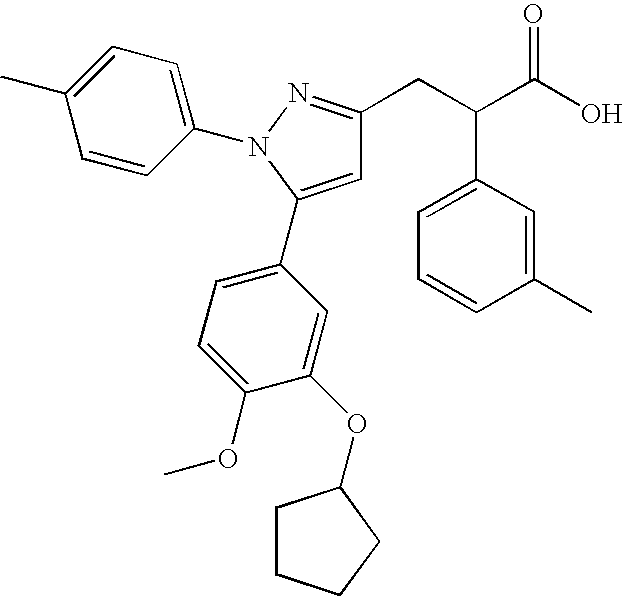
C(C(C(O)=O)C1=CC=CC(C)=C1)C1=NN(C2=CC=C(C)C=C2)C(C2=CC=C(OC)C(OC3CCCC3)=C2)=C1
